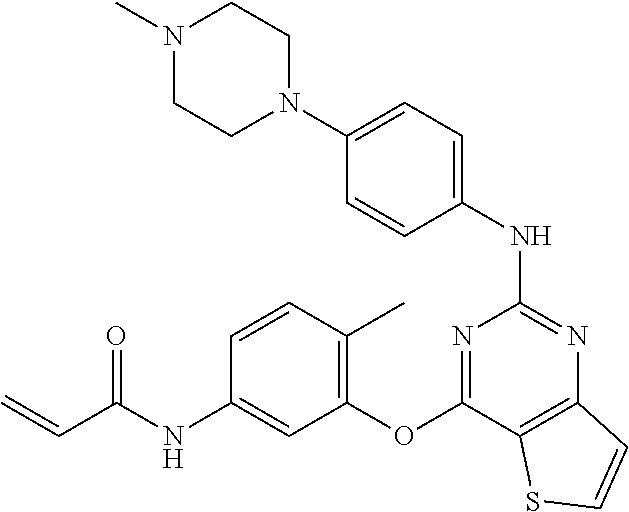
N1=C(OC2=C(C)C=CC(NC(C=C)=O)=C2)C2=C(N=C1NC1=CC=C(N3CCN(C)CC3)C=C1)C=CS2
